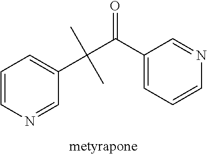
C1(C(C(C2=CC=CN=C2)(C)C)=O)=CC=CN=C1
